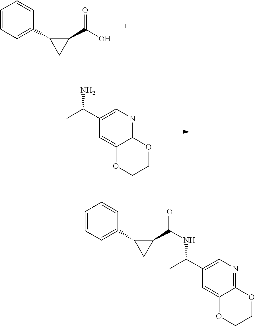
C1=CC=C(C2CC2C(O)=O)C=C1.C1(C(C)N)=CN=C2C(=C1)OCCO2.C1=CC=C(C2CC2C(NC(C)C2=CN=C3C(=C2)OCCO3)=O)C=C1
